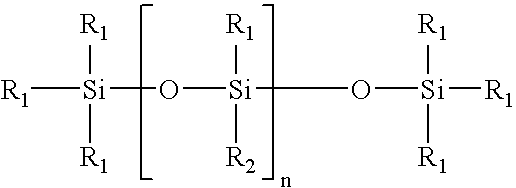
[R1][Si](O[Si](O[Si]([R1])([R1])[R1])([R1])[R2])([R1])[R1]
